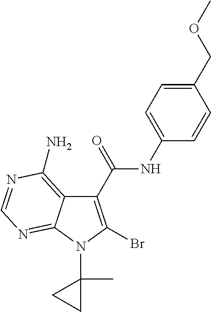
C1(C(NC2=CC=C(COC)C=C2)=O)=C(Br)N(C2(C)CC2)C2=NC=NC(N)=C12
